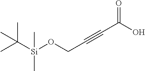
O=C(O)C#CCO[Si](C(C)(C)C)(C)C
